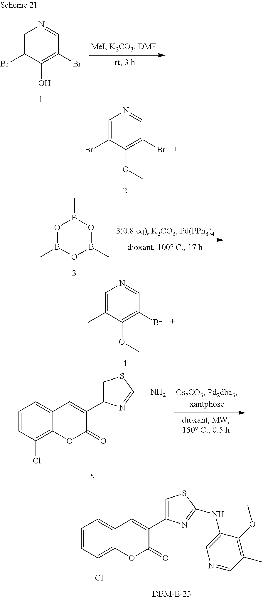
C1=CC(Cl)=C2C(=C1)C=C(C1=CSC(NC3=CN=CC(C)=C3OC)=N1)C(=O)O2.C1=C(Br)C(OC)=C(Br)C=N1.O1B(C)OB(C)OB1C.C1=C(C)C(OC)=C(Br)C=N1.C1=CC(Cl)=C2C(=C1)C=C(C1=CSC(N)=N1)C(=O)O2.C1=C(Br)C(O)=C(Br)C=N1
